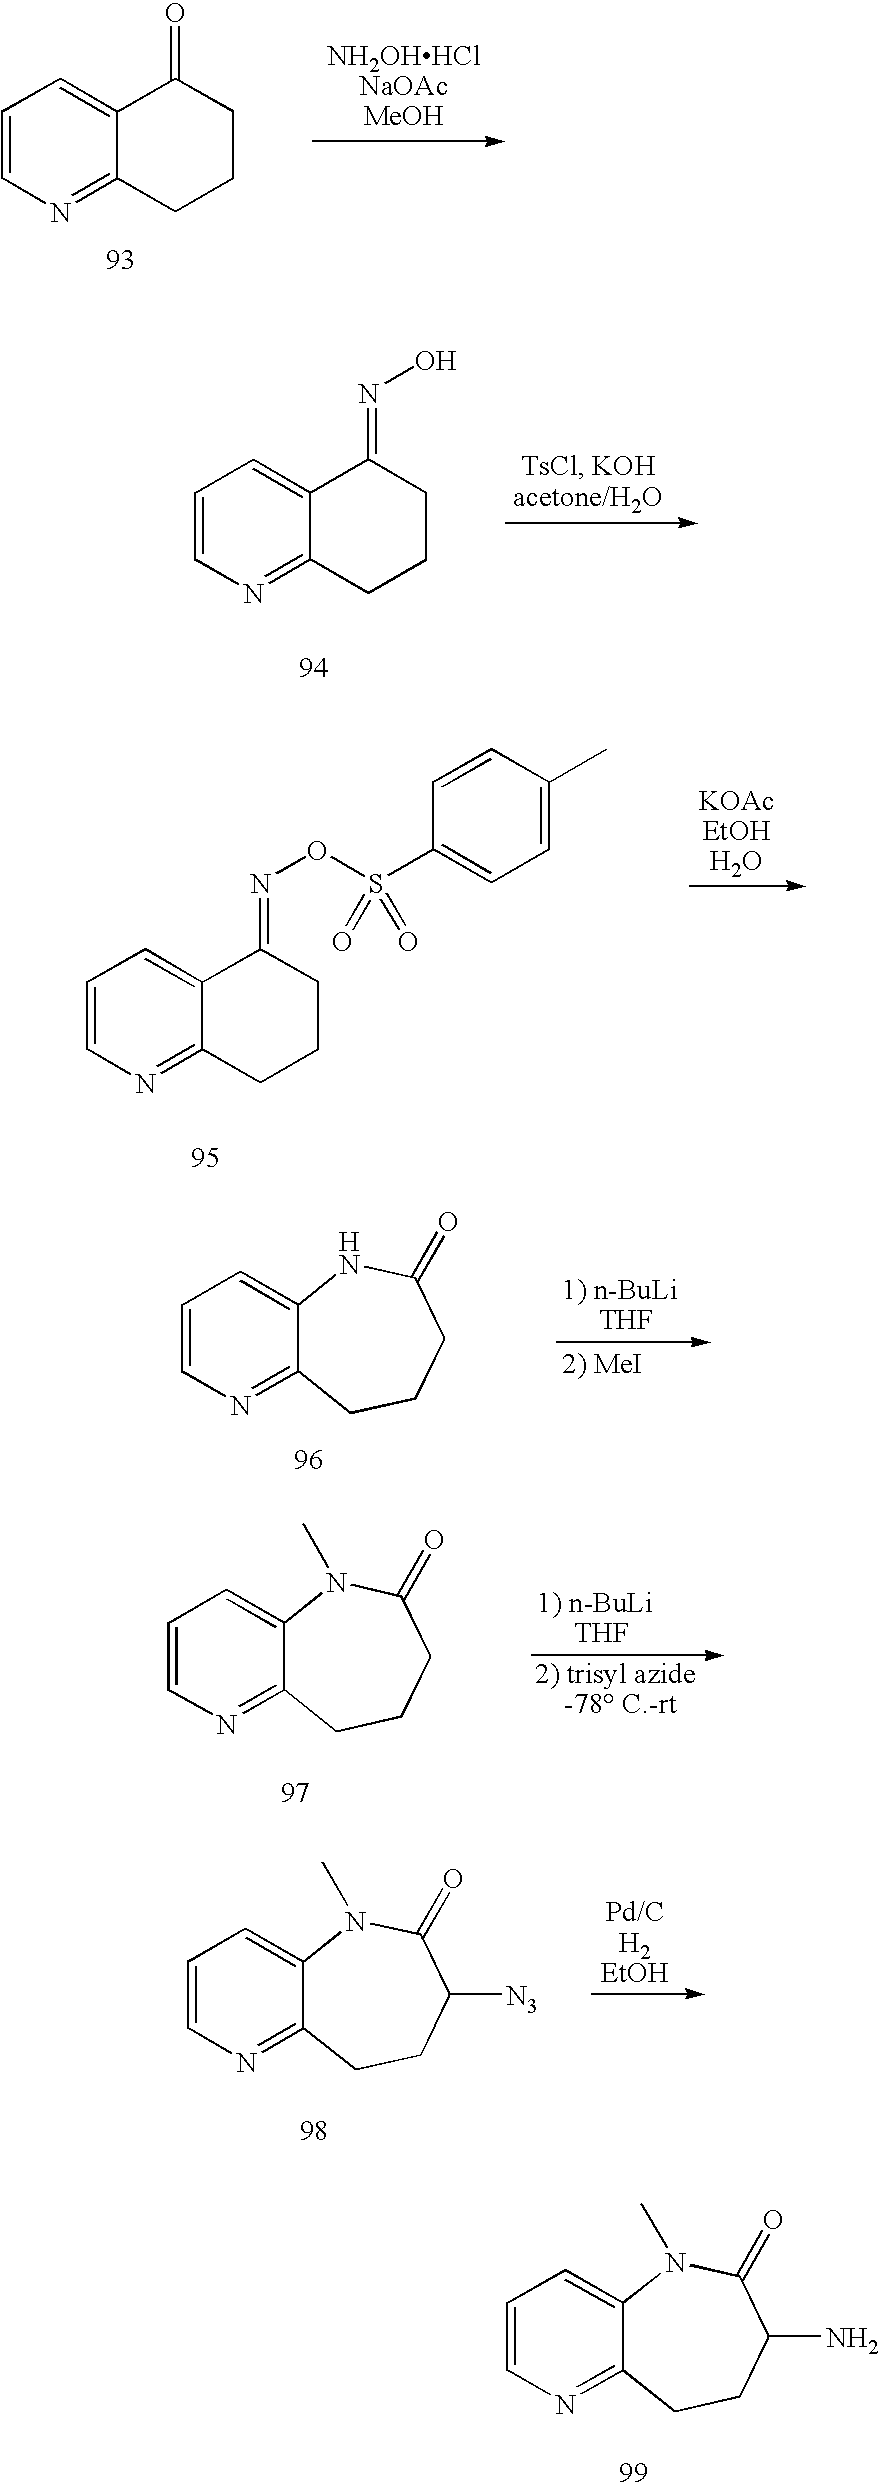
C1=CN=C2C(=C1)C(=O)CCC2.C1=CN=C2C(=C1)C(=NO)CCC2.C1=CN=C2C(=C1)C(=NOS(C1=CC=C(C)C=C1)(=O)=O)CCC2.C12=CC=CN=C1CCCC(=O)N2.C12=CC=CN=C1CCCC(=O)N2C.C12=CC=CN=C1CCC([N3])C(=O)N2C.C12=CC=CN=C1CCC(N)C(=O)N2C
